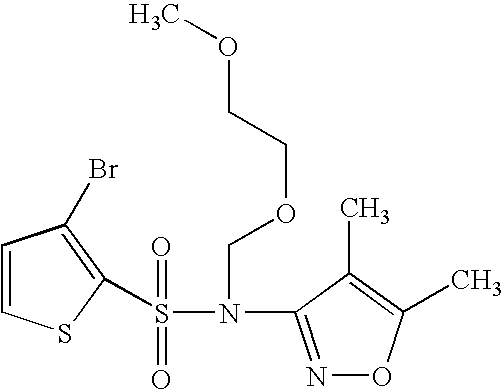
C1=CSC(S(N(C2=NOC(C)=C2C)COCCOC)(=O)=O)=C1Br
